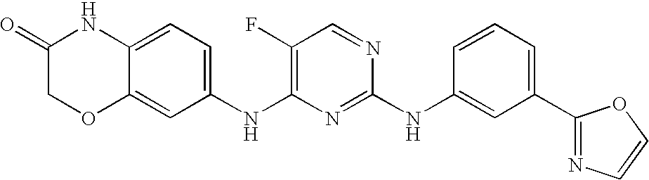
C12=CC=C(NC3=C(F)C=NC(NC4=CC(C5=NC=CO5)=CC=C4)=N3)C=C1OCC(=O)N2
